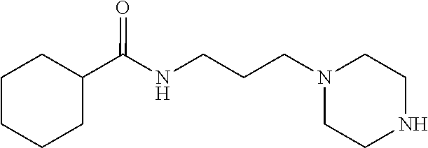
N1CCN(CCCNC(C2CCCCC2)=O)CC1
